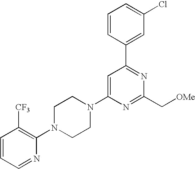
C1=C(N2CCN(C3=C([CF3])C=CC=N3)CC2)N=C(C[OMe])N=C1C1=CC(Cl)=CC=C1
